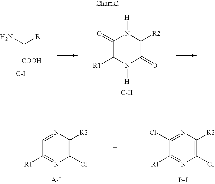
NC([R])[COOH].[C-I].C1(=O)C([R1])N([H])C(=O)C([R2])N1[H].[C-II].C1([R1])=NC(Cl)=C([R2])N=C1.C1([R1])=NC(Cl)=C([R2])N=C1Cl.[B-I]
